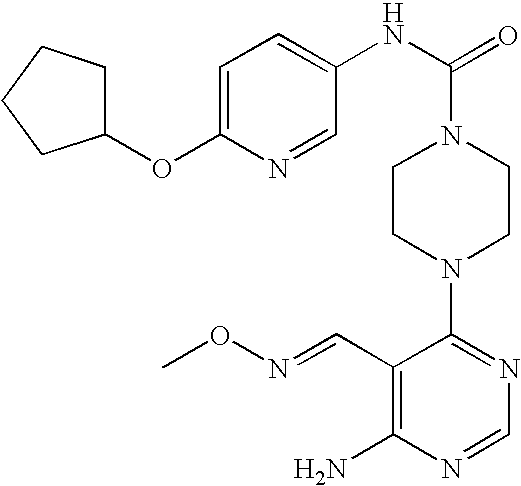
C1(N2CCN(C(=O)NC3=CC=C(OC4CCCC4)N=C3)CC2)=NC=NC(N)=C1C=NOC
